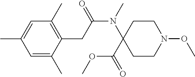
C1=C(C)C(CC(N(C2(C(=O)OC)CCN(OC)CC2)C)=O)=C(C)C=C1C
